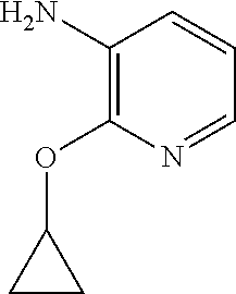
C1(N)=C(OC2CC2)N=CC=C1
